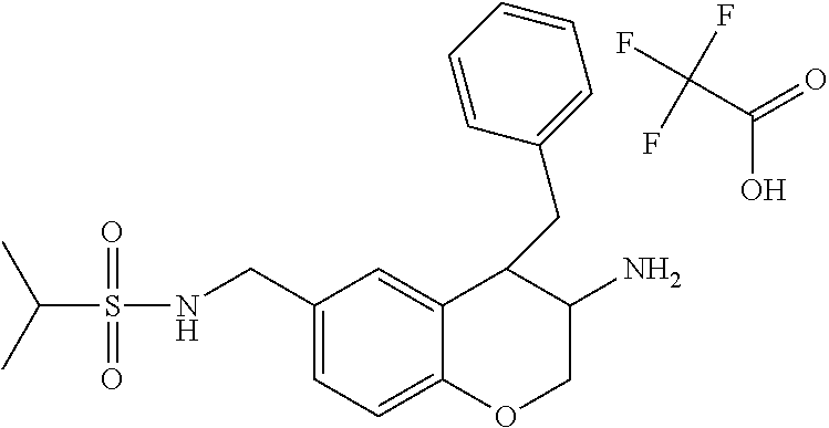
C(S(NCC1=CC=C2C(=C1)C(CC1=CC=CC=C1)C(N)CO2)(=O)=O)(C)C.C(C(=O)O)(F)(F)F
